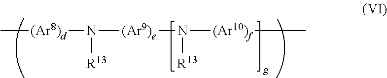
C[(Ar8)d]N([R13])[(Ar9)e]N([R13])[(Ar10)f]C
